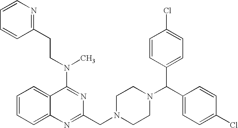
C12=CC=CC=C1C(N(C)CCC1=NC=CC=C1)=NC(CN1CCN(C(C3=CC=C(Cl)C=C3)C3=CC=C(Cl)C=C3)CC1)=N2
